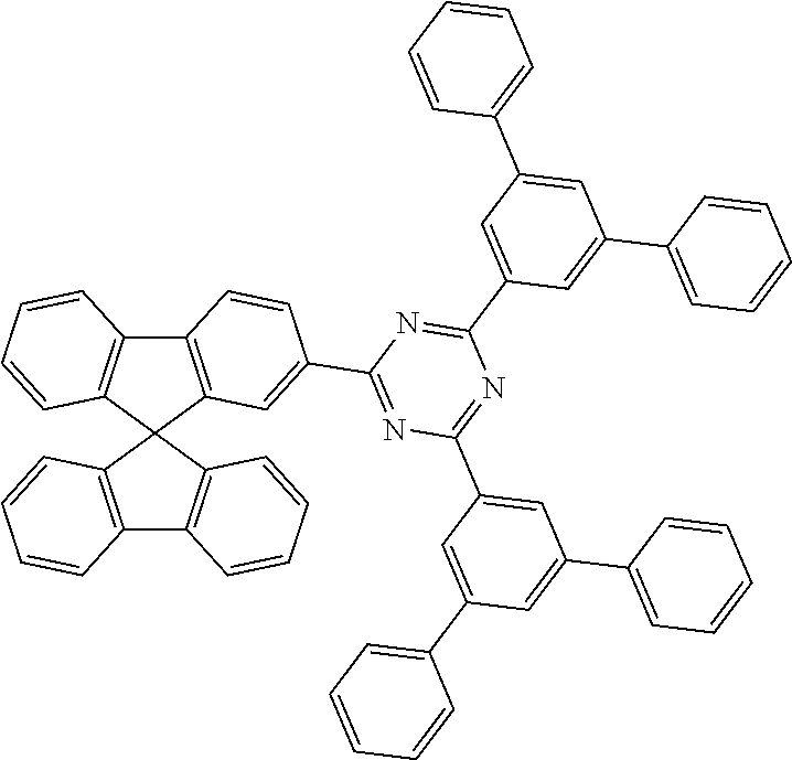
C12=C(C3(C4=C1C=CC=C4)C1=C(C4=C3C=CC=C4)C=CC(C3=NC(C4=CC(C5=CC=CC=C5)=CC(C5=CC=CC=C5)=C4)=NC(C4=CC(C5=CC=CC=C5)=CC(C5=CC=CC=C5)=C4)=N3)=C1)C=CC=C2
